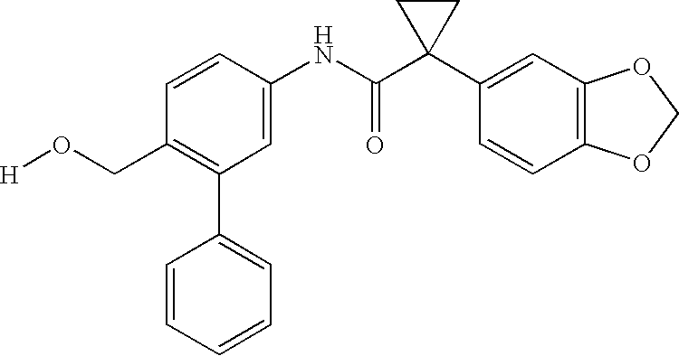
C1=C(NC(C2(C3=CC4=C(C=C3)OCO4)CC2)=O)C=CC(CO[H])=C1C1=CC=CC=C1
